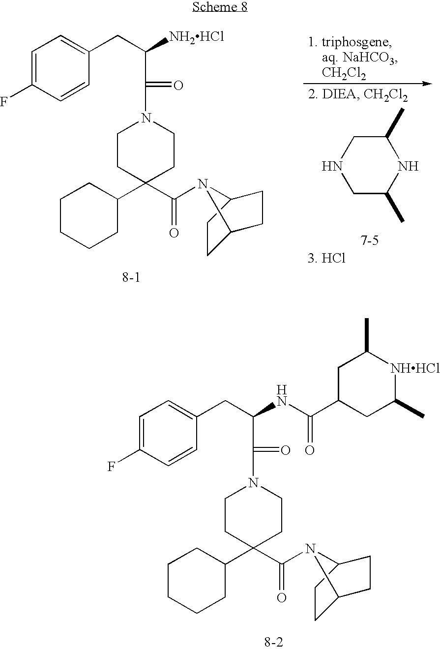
C1(C)CNCC(C)N1.C1=C(F)C=CC(CC(C(=O)N2CCC(C3CCCCC3)(C(=O)N3C4CCC3CC4)CC2)[NH2HCl])=C1.C1=C(F)C=CC(CC(C(=O)N2CCC(C3CCCCC3)(C(=O)N3C4CCC3CC4)CC2)NC(C2CC(C)[NHHCl]C(C)C2)=O)=C1
